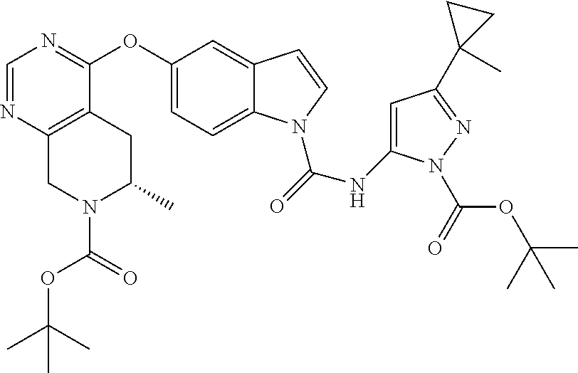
C1(OC2=NC=NC3=C2CC(C)N(C(=O)OC(C)(C)C)C3)=CC=C2C(=C1)C=CN2C(NC1=CC(C2(C)CC2)=NN1C(OC(C)(C)C)=O)=O
